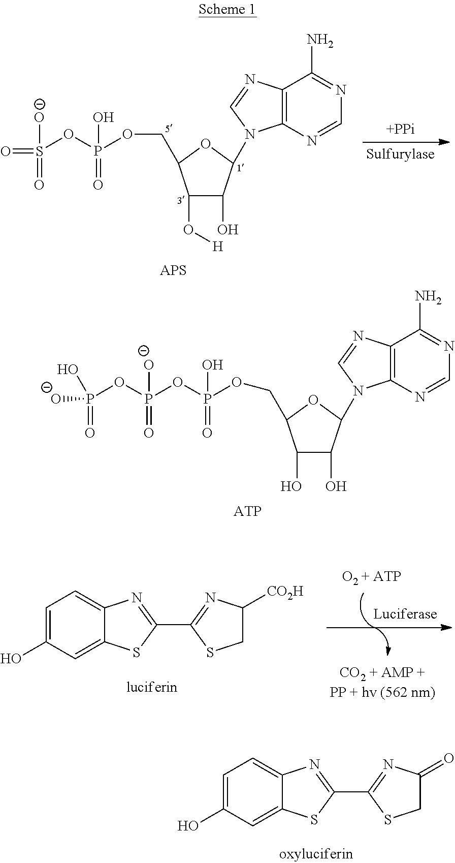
C1=C(O)C=C2C(=C1)N=C(C1=NC(=O)CS1)S2.O=S(=O)([O-])OP(OCC1OC(N2C3=C(C(N)=NC=N3)N=C2)C(O)C1O[H])(=O)O.[APS].O(CC1OC(N2C3=C(C(N)=NC=N3)N=C2)C(O)C1O)P(OP(OP(=O)(O)[O-])(=O)[O-])(=O)O.[ATP].[O2 + ATP].C1=C(O)C=C2C(=C1)N=C(C1=NC([CO2H])CS1)S2
